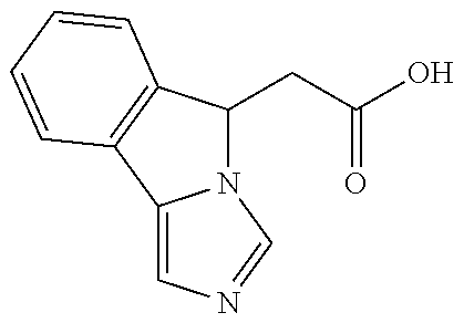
N12C(CC(O)=O)C3=C(C1=CN=C2)C=CC=C3
